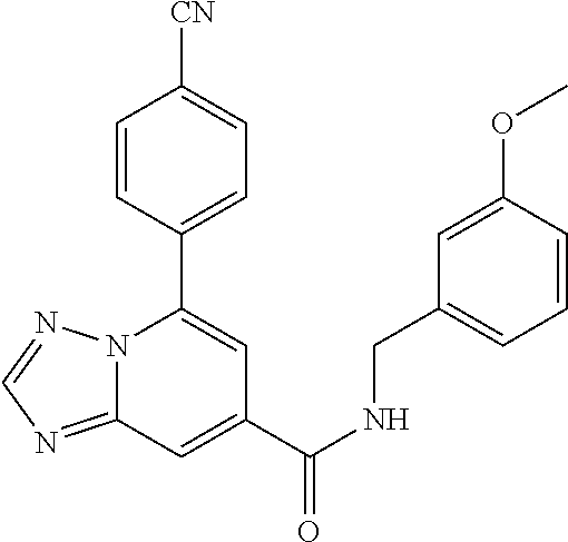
C12=NC=NN1C(C1=CC=C([CN])C=C1)=CC(C(NCC1=CC=CC(OC)=C1)=O)=C2
